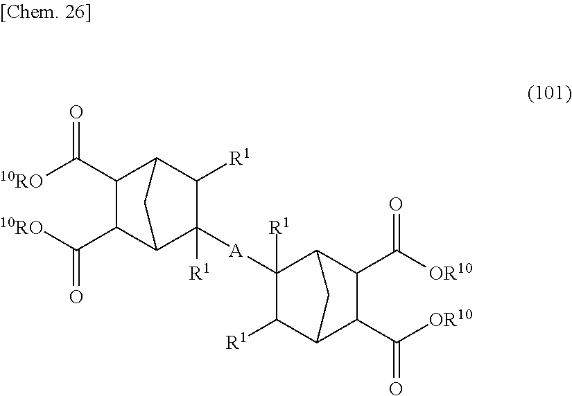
C1(C([10RO])=O)C(C([10RO])=O)C2C([A]C3([R1])C([R1])C4C(C(=O)[OR10])C(C([OR10])=O)C3C4)([R1])C([R1])C1C2
